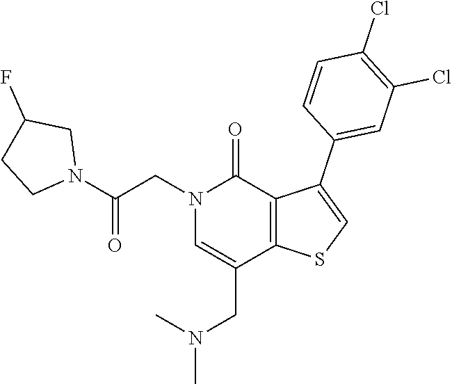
N(C)(CC1=CN(CC(N2CC(F)CC2)=O)C(=O)C2=C1SC=C2C1=CC(Cl)=C(Cl)C=C1)C
